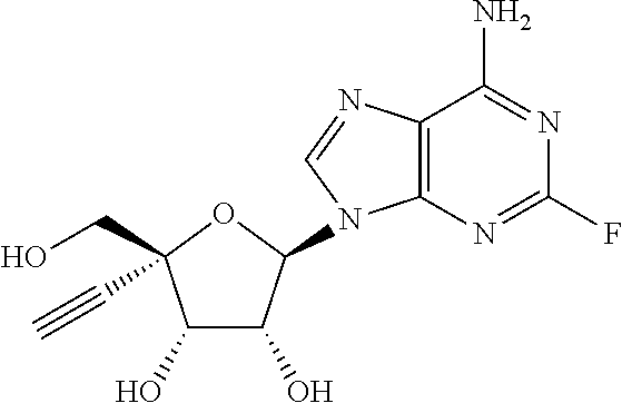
C1(O)C(O)C(N2C3=C(C(N)=NC(F)=N3)N=C2)OC1(CO)C#C
